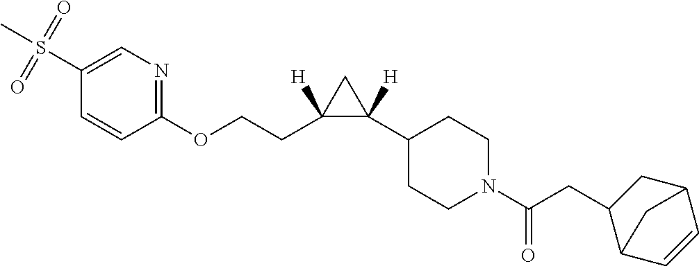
C1=CC(OCCC2([H])C(C3CCN(C(CC4CC5C=CC4C5)=O)CC3)([H])C2)=NC=C1S(=O)(=O)C
